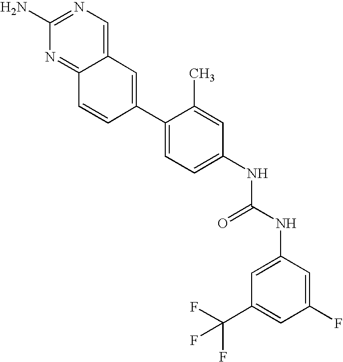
C1(N)=NC=C2C(=N1)C=CC(C1=CC=C(NC(NC3=CC(C(F)(F)F)=CC(F)=C3)=O)C=C1C)=C2
